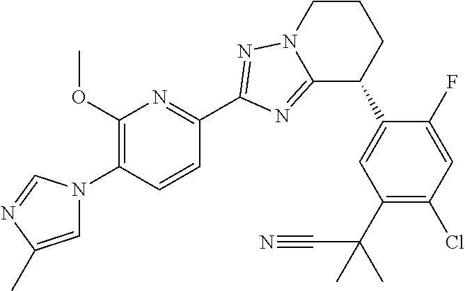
C1(OC)=C(N2C=C(C)N=C2)C=CC(C2=NN3C(=N2)C(C2=CC(C(C#N)(C)C)=C(Cl)C=C2F)CCC3)=N1
